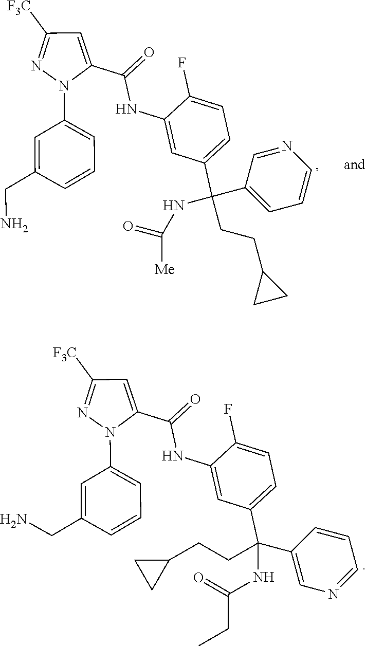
C1(NC(C2=CC([F3C])=NN2C2=CC=CC(CN)=C2)=O)=CC(C(C2=CC=CN=C2)(NC(=O)[Me])CCC2CC2)=CC=C1F.C1(NC(C2=CC([F3C])=NN2C2=CC=CC(CN)=C2)=O)=CC(C(C2=CN=CC=C2)(CCC2CC2)NC(CC)=O)=CC=C1F
